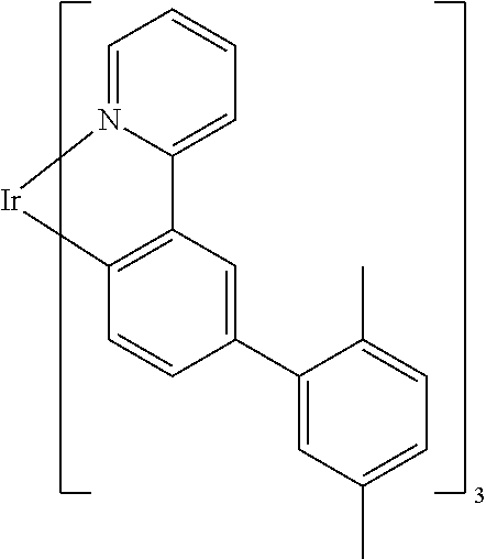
C12=C(C=C(C3=CC(C)=CC=C3C)C=C1)C1=CC=CC=N1[Ir]2
